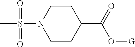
CS(N1CCC(C(O[G])=O)CC1)(=O)=O
